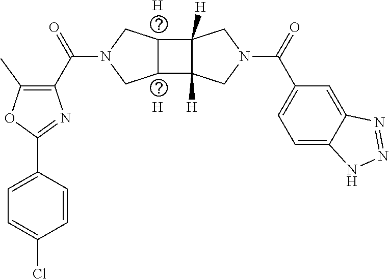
[H].[H].C1(C)=C(C(N2CC3C(C4([H])C3([H])CN(C(C3=CC=C5C(=C3)N=NN5)=O)C4)C2)=O)N=C(C2=CC=C(Cl)C=C2)O1
